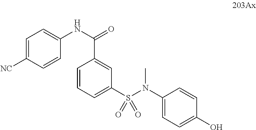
C1=C([NC])C=CC(NC(=O)C2=CC(S(N(C3=CC=C(O)C=C3)C)(=O)=O)=CC=C2)=C1
